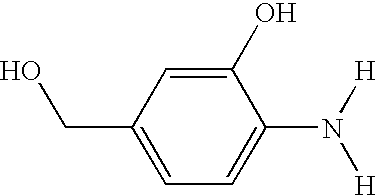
C1=C(CO)C=C(O)C(N([H])[H])=C1
